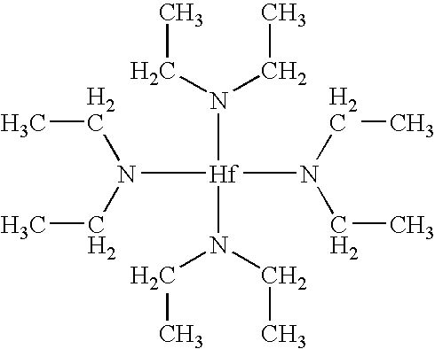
[Hf](N(CC)CC)(N(CC)CC)(N(CC)CC)N(CC)CC
